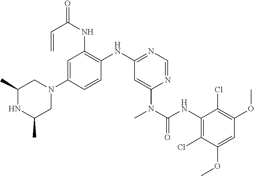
C1=C(N2CC(C)NC(C)C2)C=CC(NC2=NC=NC(N(C)C(NC3=C(Cl)C(OC)=CC(OC)=C3Cl)=O)=C2)=C1NC(C=C)=O
